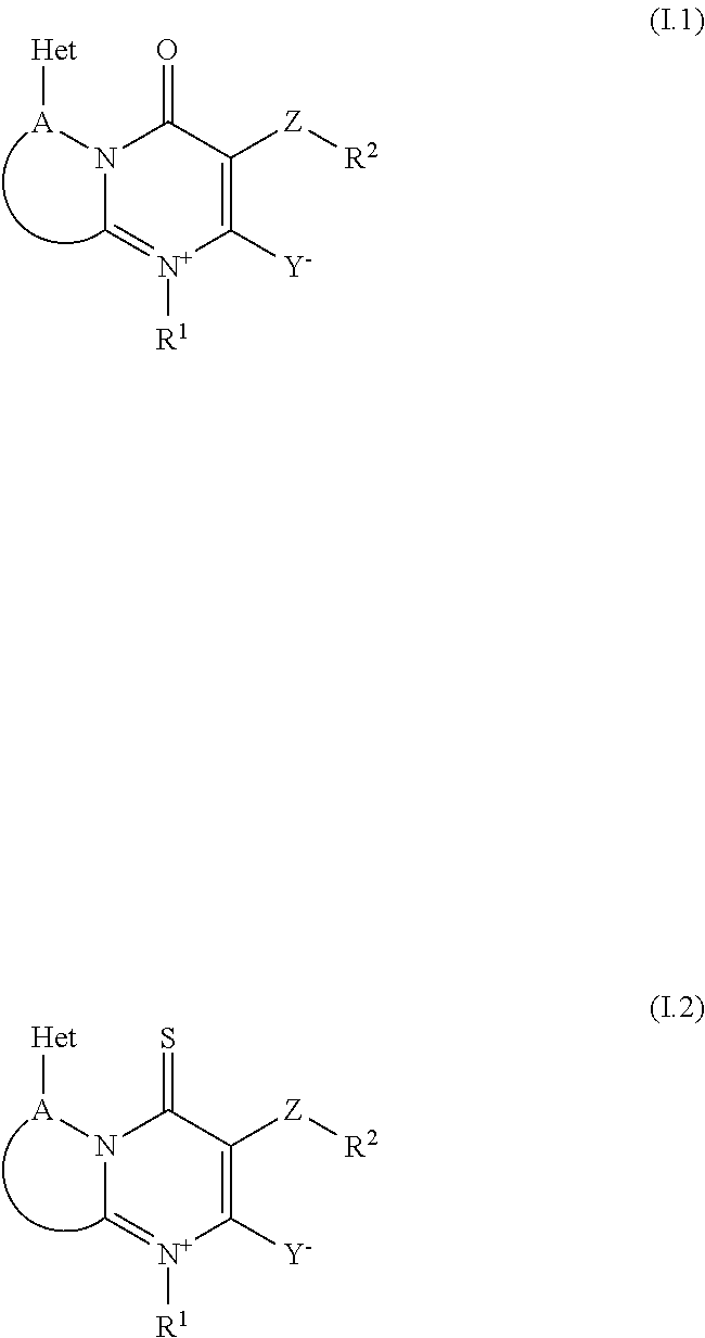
N1([A][Het])C=[N+]([R1])C([Y])=C([Z][R2])C1=O.N1([A][Het])C=[N+]([R1])C([Y])=C([Z][R2])C1=S
